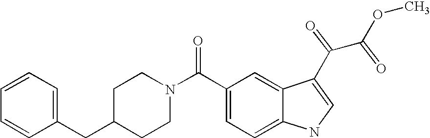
C1=CC=C(CC2CCN(C(C3=CC=C4C(=C3)C(C(C(OC)=O)=O)=CN4)=O)CC2)C=C1
